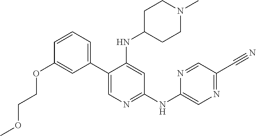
C1(C2=CN=C(NC3=CN=C(C#N)C=N3)C=C2NC2CCN(C)CC2)=CC=CC(OCCOC)=C1
